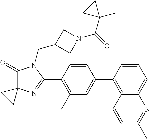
C1(=O)C2(N=C(C3=C(C)C=C(C4=C5C(=CC=C4)N=C(C)C=C5)C=C3)N1CC1CN(C(=O)C3(C)CC3)C1)CC2
